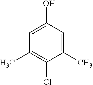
C1=C(O)C=C(C)C(Cl)=C1C
